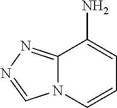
NC1=CC=CN2C1=NN=C2
